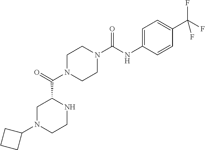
C1N(C(C2CN(C3CCC3)CCN2)=O)CCN(C(NC2=CC=C(C(F)(F)F)C=C2)=O)C1
